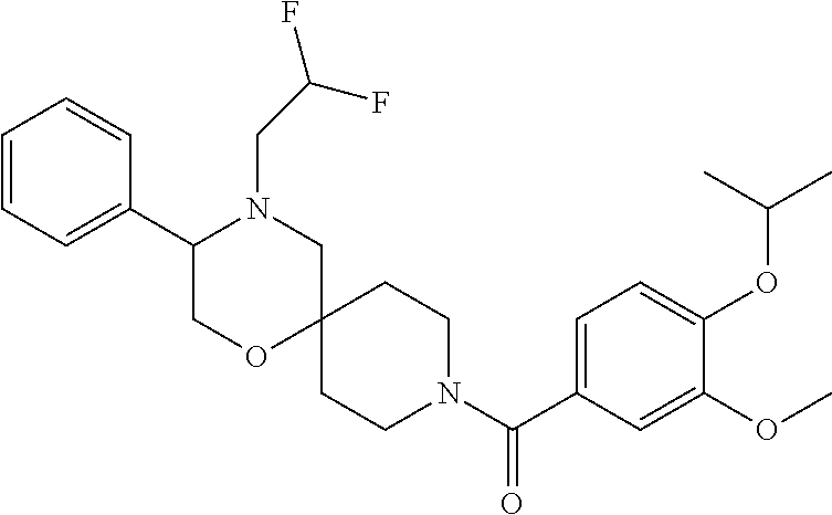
C1=C(C(N2CCC3(CC2)CN(CC(F)F)C(C2=CC=CC=C2)CO3)=O)C=C(OC)C(OC(C)C)=C1
